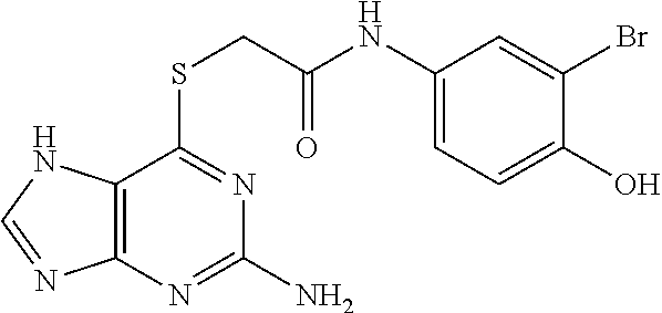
C12=C(N=C(N)N=C1SCC(NC1=CC=C(O)C(Br)=C1)=O)N=CN2
